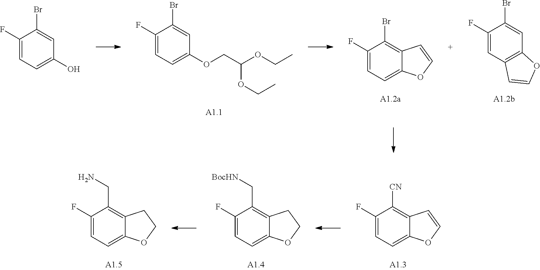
C1(F)=CC=C(OCC(OCC)OCC)C=C1Br.C1(F)=CC=C2C(=C1Br)C=CO2.C1(F)=CC2=C(C=C1Br)OC=C2.C1(F)=CC=C(O)C=C1Br.C1(F)=CC=C2C(=C1CN)CCO2.C1(F)=CC=C2C(=C1C[BocHN])CCO2.C1(F)=CC=C2C(=C1[CN])C=CO2
